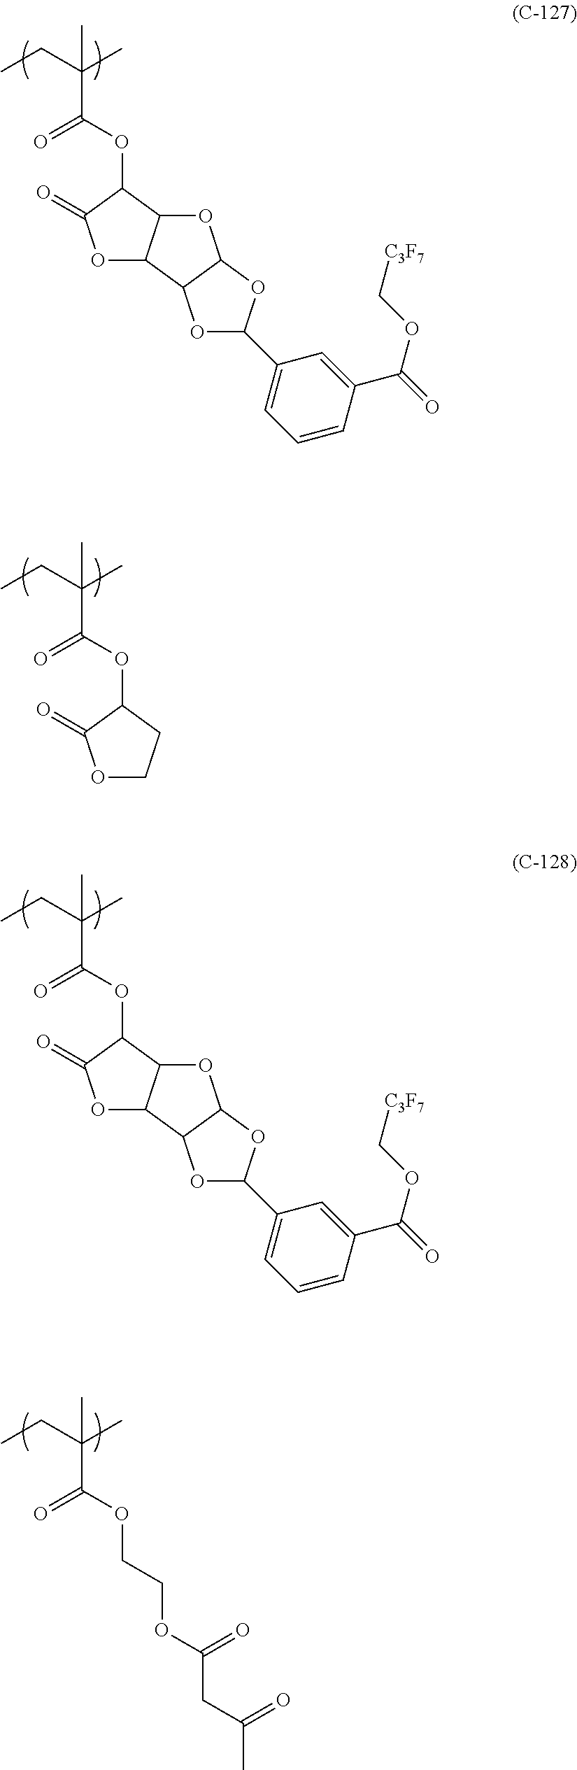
C(C(OC1C(=O)OC2C1OC1C2OC(C2=CC=CC(C(=O)OC[C3F7])=C2)O1)=O)(CC)(C)C.C(C(OC1C(=O)OCC1)=O)(CC)(C)C.C(C(OC1C(=O)OC2C1OC1C2OC(C2=CC=CC(C(=O)OC[C3F7])=C2)O1)=O)(CC)(C)C.C(C(OCCOC(CC(C)=O)=O)=O)(CC)(C)C
